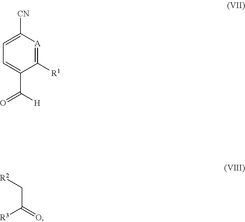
C1([R1])=[A]C([CN])=CC=C1C([H])=O.C(C[R2])([R3])=O
